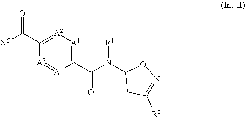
C1(C(N(C2CC([R2])=NO2)[R1])=O)=[A1][A2]=C(C([XC])=O)[A3]=[A4]1
